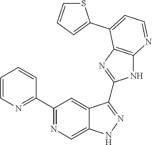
C1(C2=NC=C3C(=C2)C(C2=NC4=C(N2)N=CC=C4C2=CC=CS2)=NN3)=NC=CC=C1
